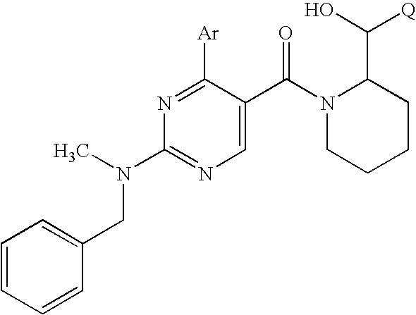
C1=CC=CC(CN(C2=NC=C(C(N3CCCCC3C([Q])O)=O)C([Ar])=N2)C)=C1
